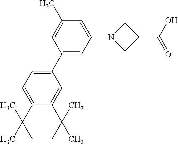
C12=CC=C(C3=CC(N4CC(C(O)=O)C4)=CC(C)=C3)C=C1C(C)(C)CCC2(C)C
